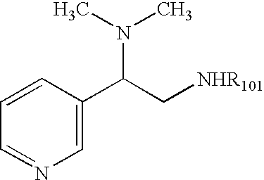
C1=CC=NC=C1C(C[NHR101])N(C)C
